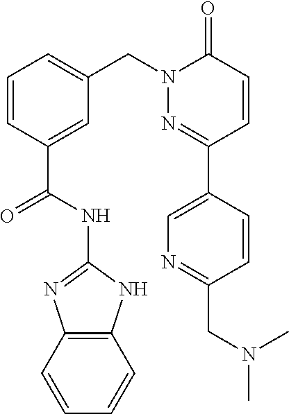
C12=C(NC(NC(C3=CC(CN4N=C(C5=CN=C(CN(C)C)C=C5)C=CC4=O)=CC=C3)=O)=N1)C=CC=C2
